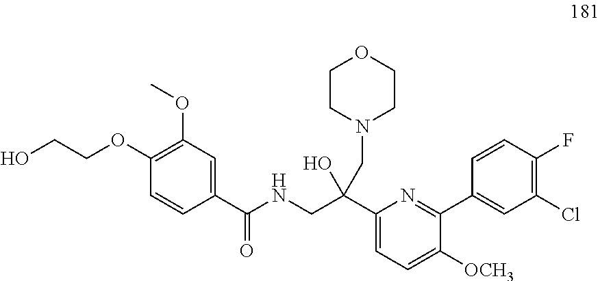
C1(OCCO)=C(OC)C=C(C(NCC(C2=CC=C([OCH3])C(C3=CC(Cl)=C(F)C=C3)=N2)(CN2CCOCC2)O)=O)C=C1
